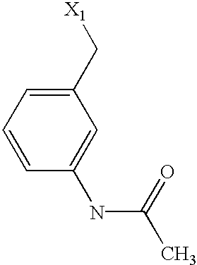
C1=CC=C(C[X1])C=C1NC(C)=O
